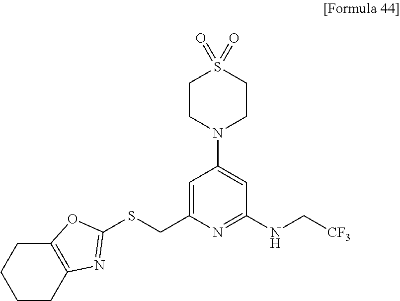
C1CN(C2=CC(NC[CF3])=NC(CSC3=NC4=C(CCCC4)O3)=C2)CCS1(=O)=O
